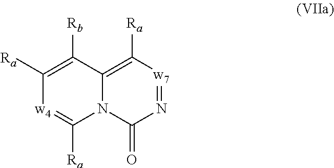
N1=[w7]C([Ra])=C2N(C1=O)C([Ra])=[w4]C([Ra])=C2[Rb]
